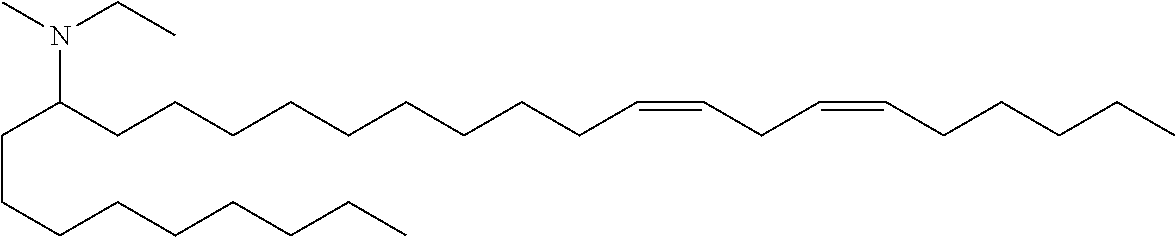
C(C(CCCCCCCCCC=CCC=CCCCCC)N(C)CC)CCCCCCCC
